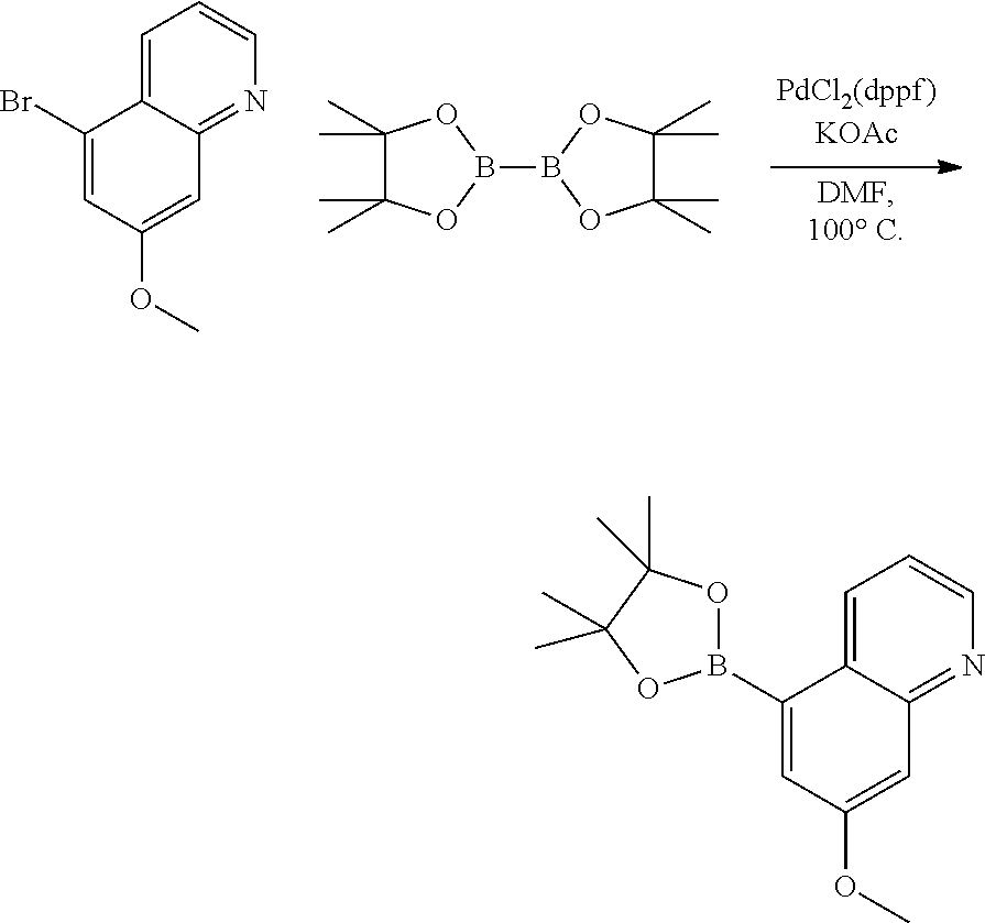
C1=C2C(=NC=C1)C=C(OC)C=C2Br.C1(C)(C)C(C)(C)OB(B2OC(C)(C)C(C)(C)O2)O1.C1=C2C(=NC=C1)C=C(OC)C=C2B1OC(C)(C)C(C)(C)O1
